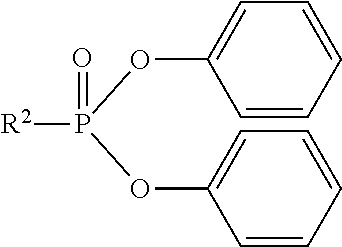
[R2]P(=O)(OC1=CC=CC=C1)OC1=CC=CC=C1
